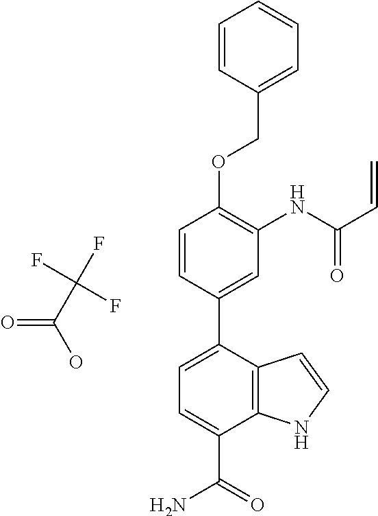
C1=CC(C2=CC=C(C(=O)N)C3=C2C=CN3)=CC(NC(C=C)=O)=C1OCC1=CC=CC=C1.O=C(C(F)(F)F)O
